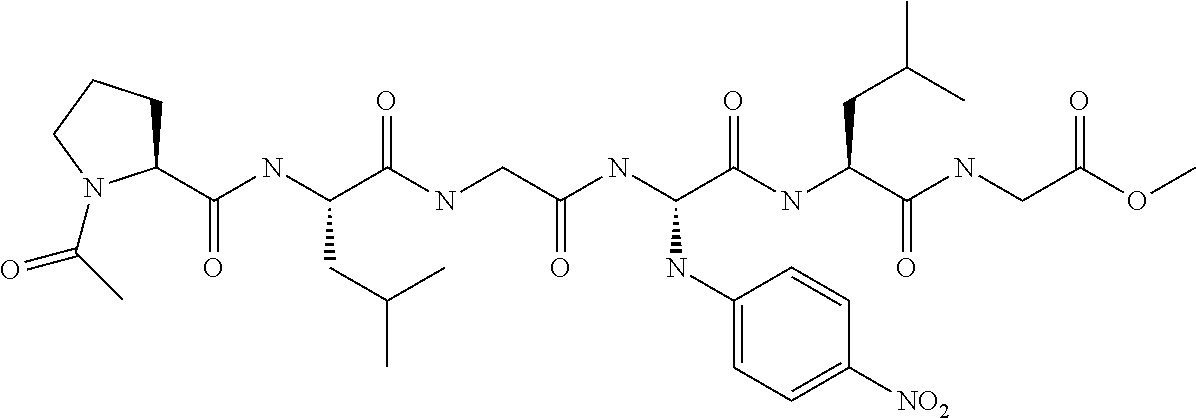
C(NC(C(NCC(=O)NC(C(=O)NC(CC(C)C)C(=O)NCC(OC)=O)NC1=CC=C([NO2])C=C1)=O)CC(C)C)(=O)C1CCCN1C(=O)C
